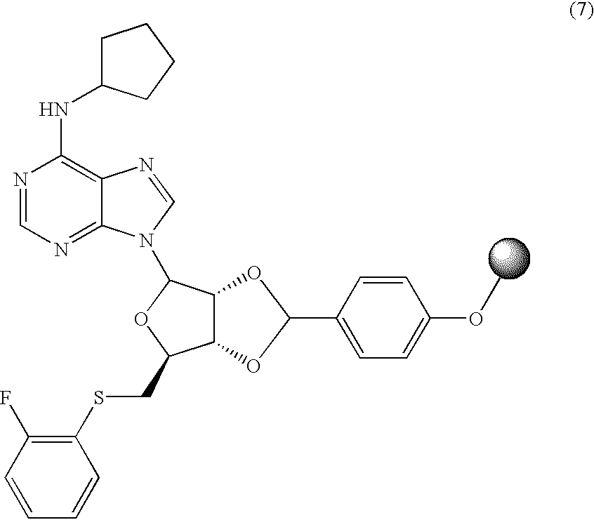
N1=CN=C2C(=C1NC1CCCC1)N=CN2C1OC(CSC2=C(F)C=CC=C2)C2C1OC(C1=CC=C(OC)C=C1)O2
